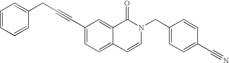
C(#CC1=CC=C2C(=C1)C(=O)N(CC1=CC=C(C#N)C=C1)C=C2)CC1=CC=CC=C1
